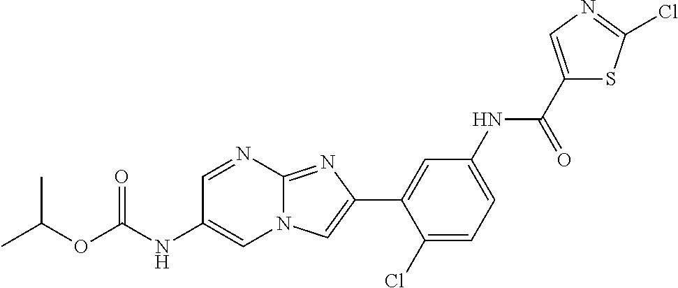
C1=NC2=NC(C3=CC(NC(C4=CN=C(Cl)S4)=O)=CC=C3Cl)=CN2C=C1NC(OC(C)C)=O
